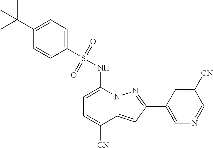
C1=C(NS(C2=CC=C(C(C)(C)C)C=C2)(=O)=O)N2C(=CC(C3=CN=CC([CN])=C3)=N2)C([CN])=C1
